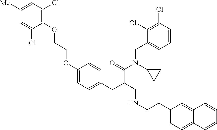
O(CCOC1=CC=C(CC(CNCCC2=CC=C3C(=C2)C=CC=C3)C(=O)N(C2CC2)CC2=CC=CC(Cl)=C2Cl)C=C1)C1=C(Cl)C=C([Me])C=C1Cl
